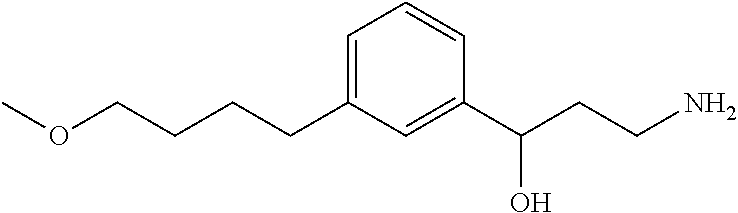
C1(CCCCOC)=CC=CC(C(CCN)O)=C1
